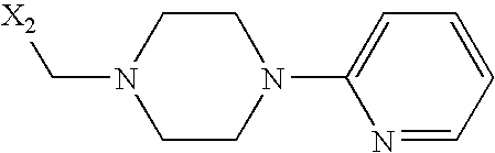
[X2]CN1CCN(C2=CC=CC=N2)CC1
